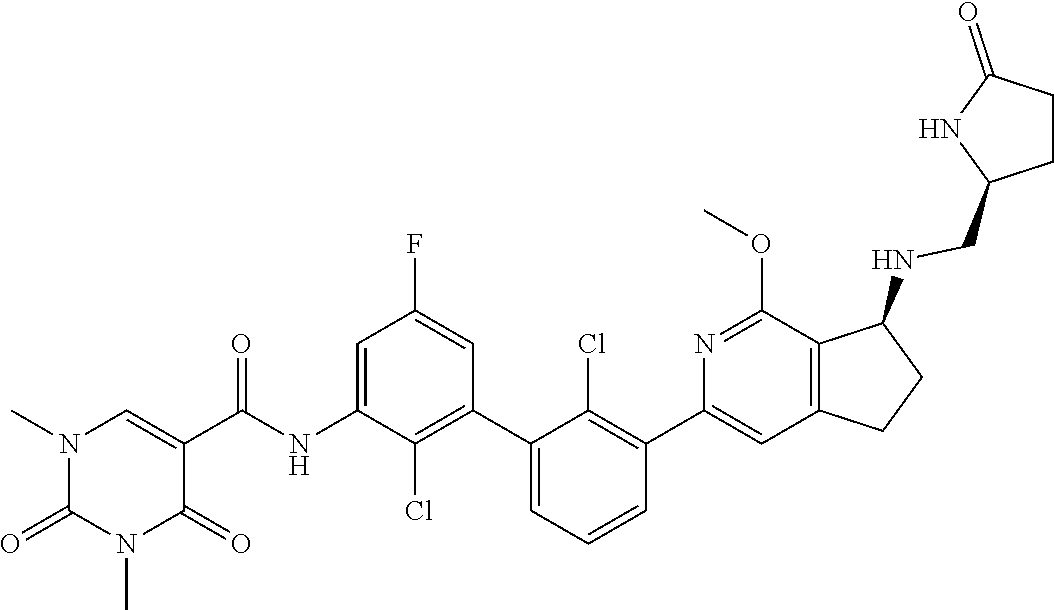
N1(C)C(=O)N(C)C=C(C(=O)NC2=CC(F)=CC(C3=CC=CC(C4=CC5=C(C(NCC6CCC(=O)N6)CC5)C(OC)=N4)=C3Cl)=C2Cl)C1=O
